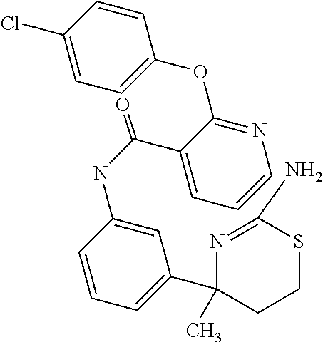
C1(Cl)=CC=C(OC2=NC=CC=C2C(NC2=CC(C3(C)N=C(N)SCC3)=CC=C2)=O)C=C1
